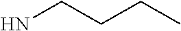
C(CCC)N
